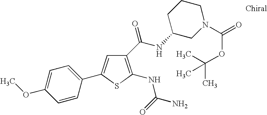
C1=C(OC)C=CC(C2=CC(C(NC3CN(C(=O)OC(C)(C)C)CCC3)=O)=C(NC(=O)N)S2)=C1
